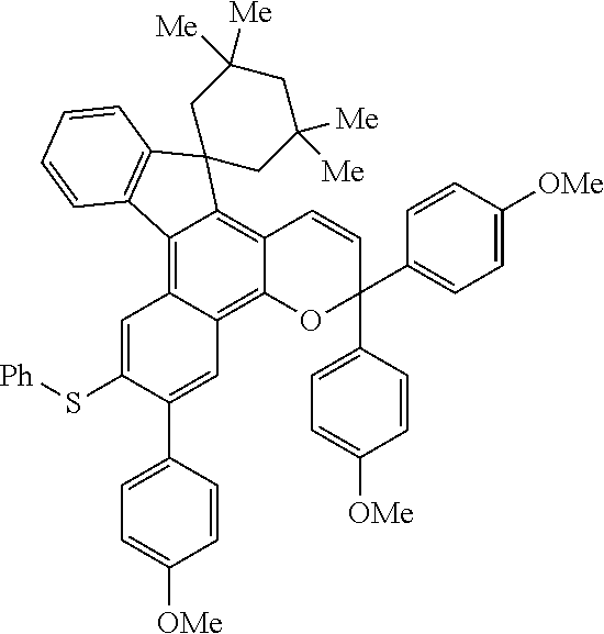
C12=C3C(=C4C(=C1C1(C5=C2C=CC=C5)CC([Me])([Me])CC([Me])([Me])C1)C=CC(C1=CC=C([OMe])C=C1)(C1=CC=C([OMe])C=C1)O4)C=C(C1=CC=C([OMe])C=C1)C(S[Ph])=C3
